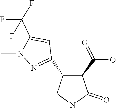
C1(C2=NN(C)C(C(F)(F)F)=C2)C(C(O)=O)C(=O)NC1
